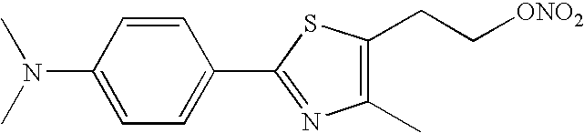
C1(C2=NC(C)=C(CC[ONO2])S2)=CC=C(N(C)C)C=C1
